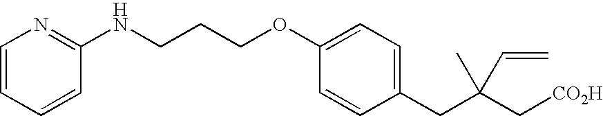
C1=CC(OCCCNC2=NC=CC=C2)=CC=C1CC(C[CO2H])(C)C=C
